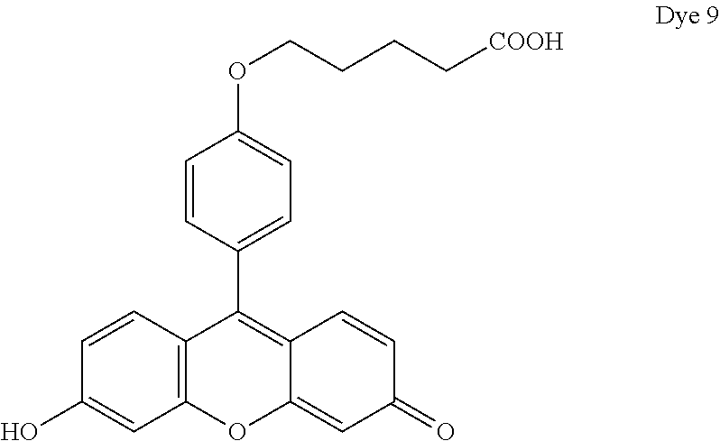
C1=CC(C2=C3C(=CC(=O)C=C3)OC3=C2C=CC(O)=C3)=CC=C1OCCCC[COOH]
